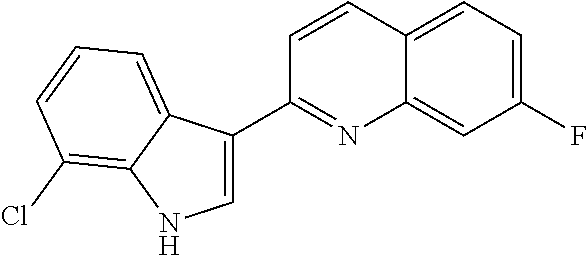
C12=CC=C(F)C=C1N=C(C1=CNC3=C(Cl)C=CC=C13)C=C2
